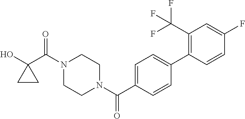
OC1(C(N2CCN(C(=O)C3=CC=C(C4=C(C(F)(F)F)C=C(F)C=C4)C=C3)CC2)=O)CC1
